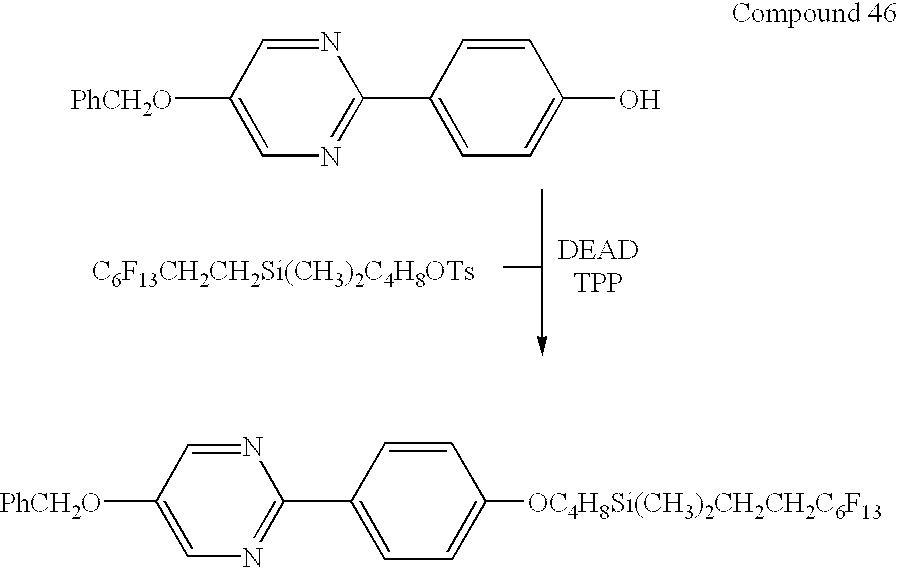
[C6F13CH2CH2Si(CH3)2C4H8OTs].[PhCH2O]C1=CN=C(C2=CC=C(O)C=C2)N=C1.[PhCH2O]C1=CN=C(C2=CC=C([OC4H8Si(CH3)2CH2CH2C6F13])C=C2)N=C1
